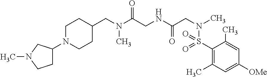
C1N(C2CCN(C)C2)CCC(CN(C(CNC(CN(C)S(=O)(=O)C2=C(C)C=C([OMe])C=C2C)=O)=O)C)C1
